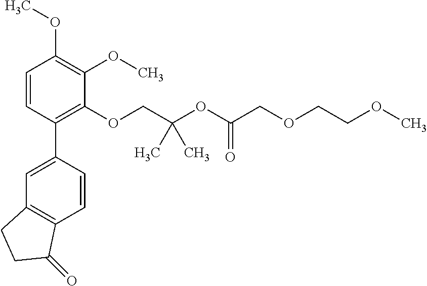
C1=CC(C2=CC3=C(C=C2)C(=O)CC3)=C(OCC(OC(COCCOC)=O)(C)C)C(OC)=C1OC
